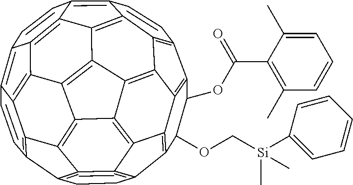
C12=C3C4=C(C5=C6C4=C4C7=C3C3=C1CCC1=C=3C3=C7C7=C4C4=C6C(=C6C=CC8=C9C(=C7C8=C46)C3=C1C=C9)C=C5)C(OC(C1=C(C)C=CC=C1C)=O)C2OC[Si](C)(C)C1=CC=CC=C1
